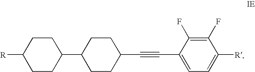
C1CC(C2CCC(C#CC3=CC=C([R])C(F)=C3F)CC2)CCC1[R]
